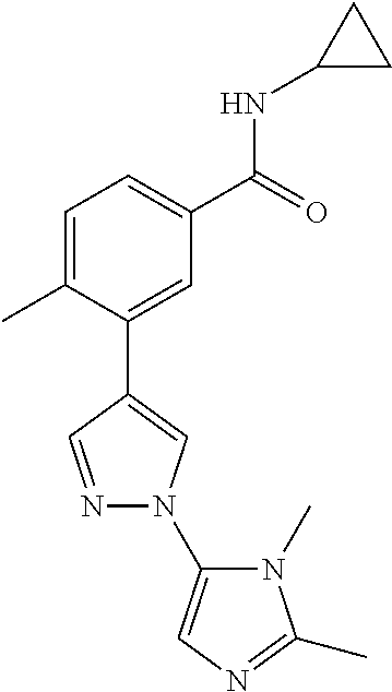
C1=C(C)C(C2=CN(C3=CN=C(C)N3C)N=C2)=CC(C(=O)NC2CC2)=C1
